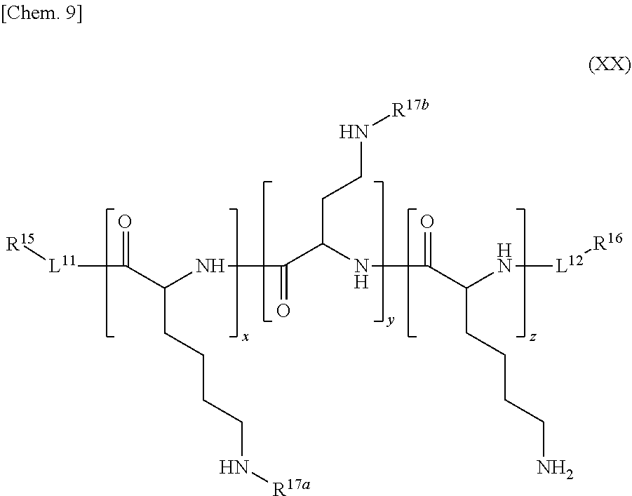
C(CCCCN[R17a])(C([L11][R15])=O)NC(=O)C(NC(C(N[L12][R16])CCCCN)=O)CCN[R17b]
